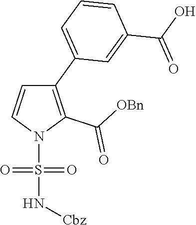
C1(C2=CC=CC(C(O)=O)=C2)=C(C([OBn])=O)N(S(=O)(=O)N[Cbz])C=C1
